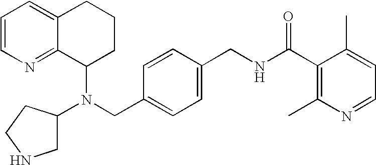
N(CC1=CC=C(CNC(C2=C(C)N=CC=C2C)=O)C=C1)(C1CCCC2=CC=CN=C12)C1CNCC1
